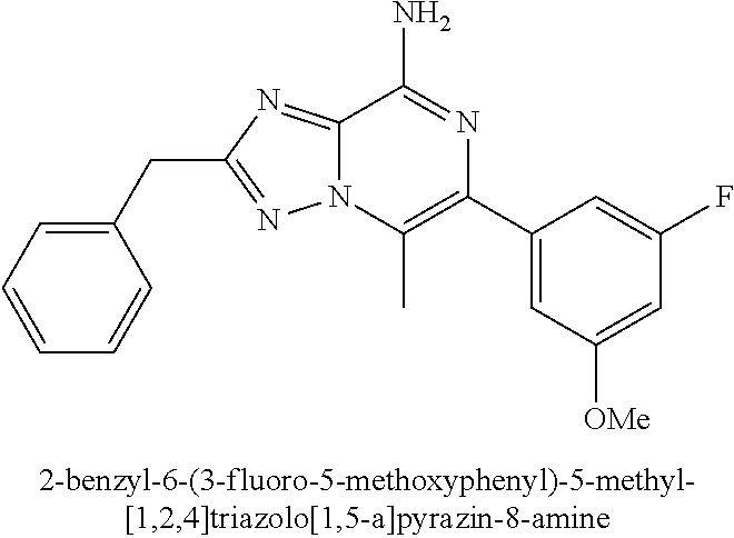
C1(CC2=NN3C(=N2)C(N)=NC(C2=CC([OMe])=CC(F)=C2)=C3C)=CC=CC=C1
